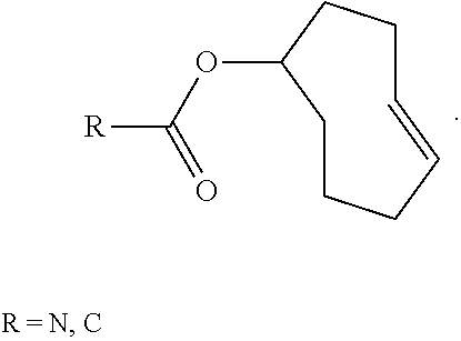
C1=CCCCC(OC(=O)[R])CC1
